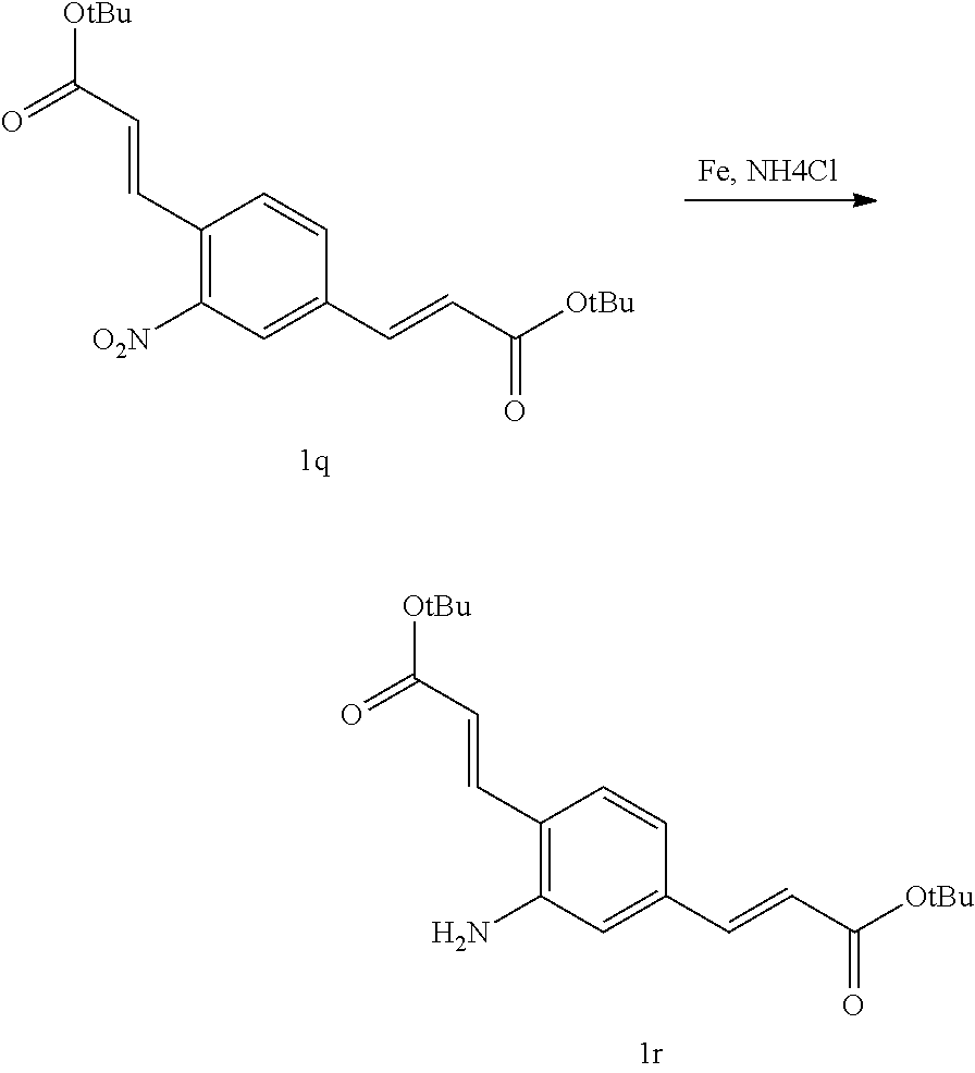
C1(C=CC([OtBu])=O)=C([O2N])C=C(C=CC([OtBu])=O)C=C1.C1(C=CC([OtBu])=O)=C(N)C=C(C=CC([OtBu])=O)C=C1
